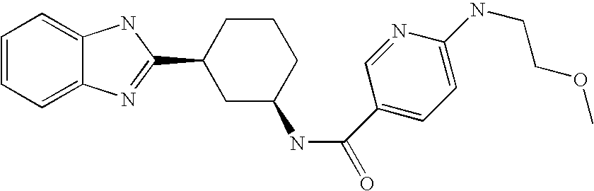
C1=CC=C2C(=C1)NC(C1CC(NC(C3=CC=C(NCCOC)N=C3)=O)CCC1)=N2
